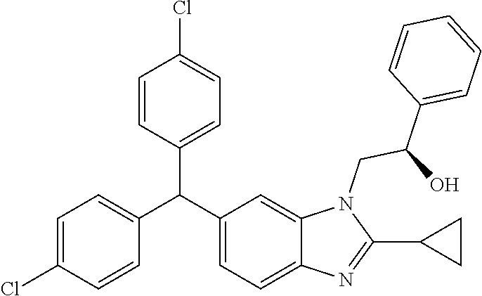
C1(C(C2=CC=C3C(=C2)N(CC(C2=CC=CC=C2)O)C(C2CC2)=N3)C2=CC=C(Cl)C=C2)=CC=C(Cl)C=C1
